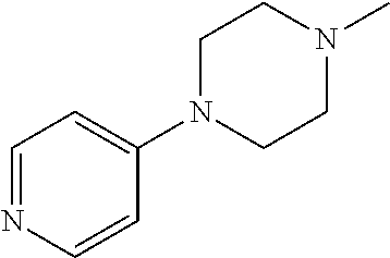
C1N(C)CCN(C2=CC=NC=C2)C1
